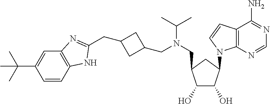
C12=C(C=C(C(C)(C)C)C=C1)N=C(CC1CC(CN(CC3C(O)C(O)C(N4C5=C(C(N)=NC=N5)C=C4)C3)C(C)C)C1)N2
